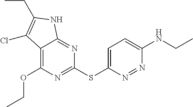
C1(SC2=CC=C(NCC)N=N2)=NC(OCC)=C2C(=N1)NC(CC)=C2Cl
